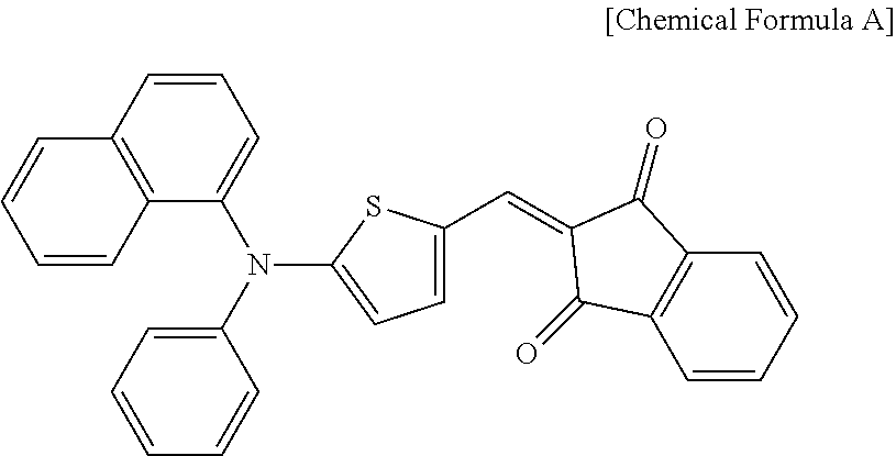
C1=CC=CC2=C1C(=O)C(=CC1=CC=C(N(C3=CC=CC=C3)C3=CC=CC4=C3C=CC=C4)S1)C2=O
